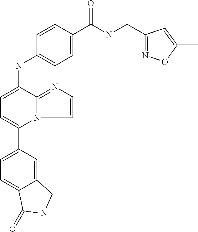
C12=CC(C3=CC=C(NC4=CC=C(C(NCC5=NOC(C)=C5)=O)C=C4)C4=NC=CN34)=CC=C1C(=O)NC2
